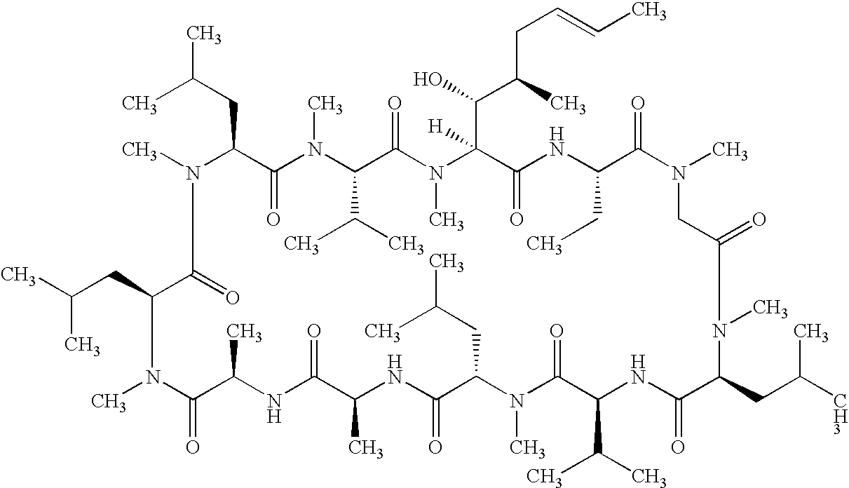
C1(=O)C(C)NC(=O)C(C)NC(=O)C(CC(C)C)N(C)C(=O)C(C(C)C)NC(=O)C(CC([CH3])C)N(C)C(=O)CN(C)C(=O)C(CC)NC(=O)C(C(O)C(C)CC=CC)([H])N(C)C(=O)C(C(C)C)N(C)C(=O)C(CC(C)C)N(C)C(=O)C(CC(C)C)N1C
